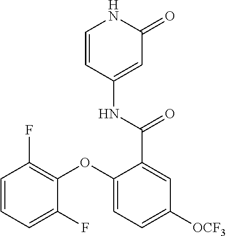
C1=CC(NC(=O)C2=CC([OCF3])=CC=C2OC2=C(F)C=CC=C2F)=CC(=O)N1
